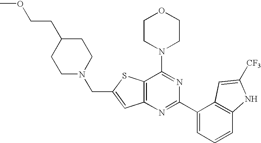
C12=C(N=C(C3=CC=CC4=C3C=C([CF3])N4)N=C1N1CCOCC1)C=C(CN1CCC(CCOC)CC1)S2
